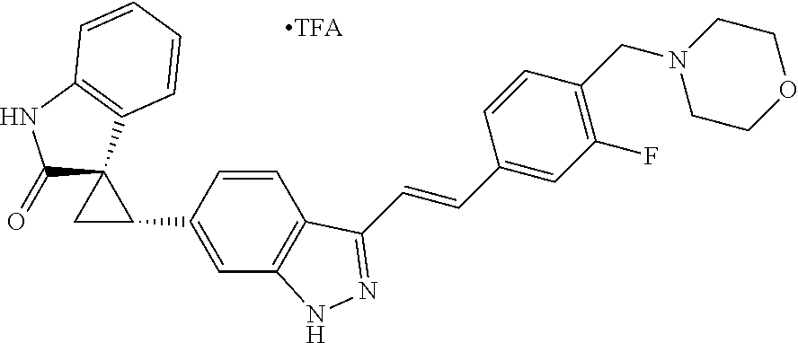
[TFA].C1(=O)C2(C3=C(N1)C=CC=C3)CC2C1=CC2=C(C=C1)C(C=CC1=CC(F)=C(CN3CCOCC3)C=C1)=NN2
